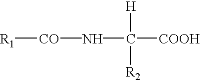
[R1][CO]NC([COOH])([H])[R2]
